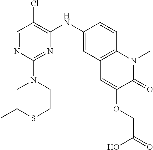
C1=NC(N2CC(C)SCC2)=NC(NC2=CC3=C(C=C2)N(C)C(=O)C(OCC(=O)O)=C3)=C1Cl
